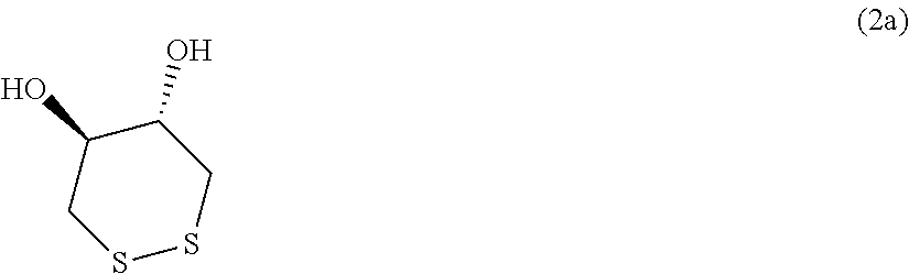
S1SCC(O)C(O)C1
